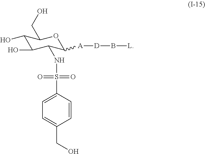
C1(O)C(O)C(NS(=O)(C2=CC=C(CO)C=C2)=O)C([A][D]B[L])OC1CO
